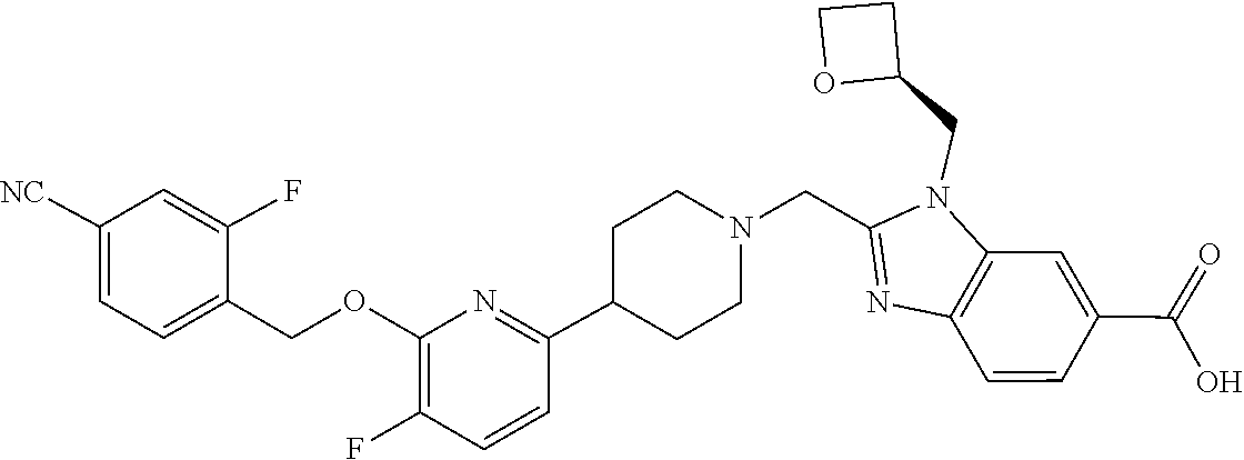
C1=C([NC])C=C(F)C(COC2=C(F)C=CC(C3CCN(CC4=NC5=C(N4CC4OCC4)C=C(C(=O)O)C=C5)CC3)=N2)=C1
